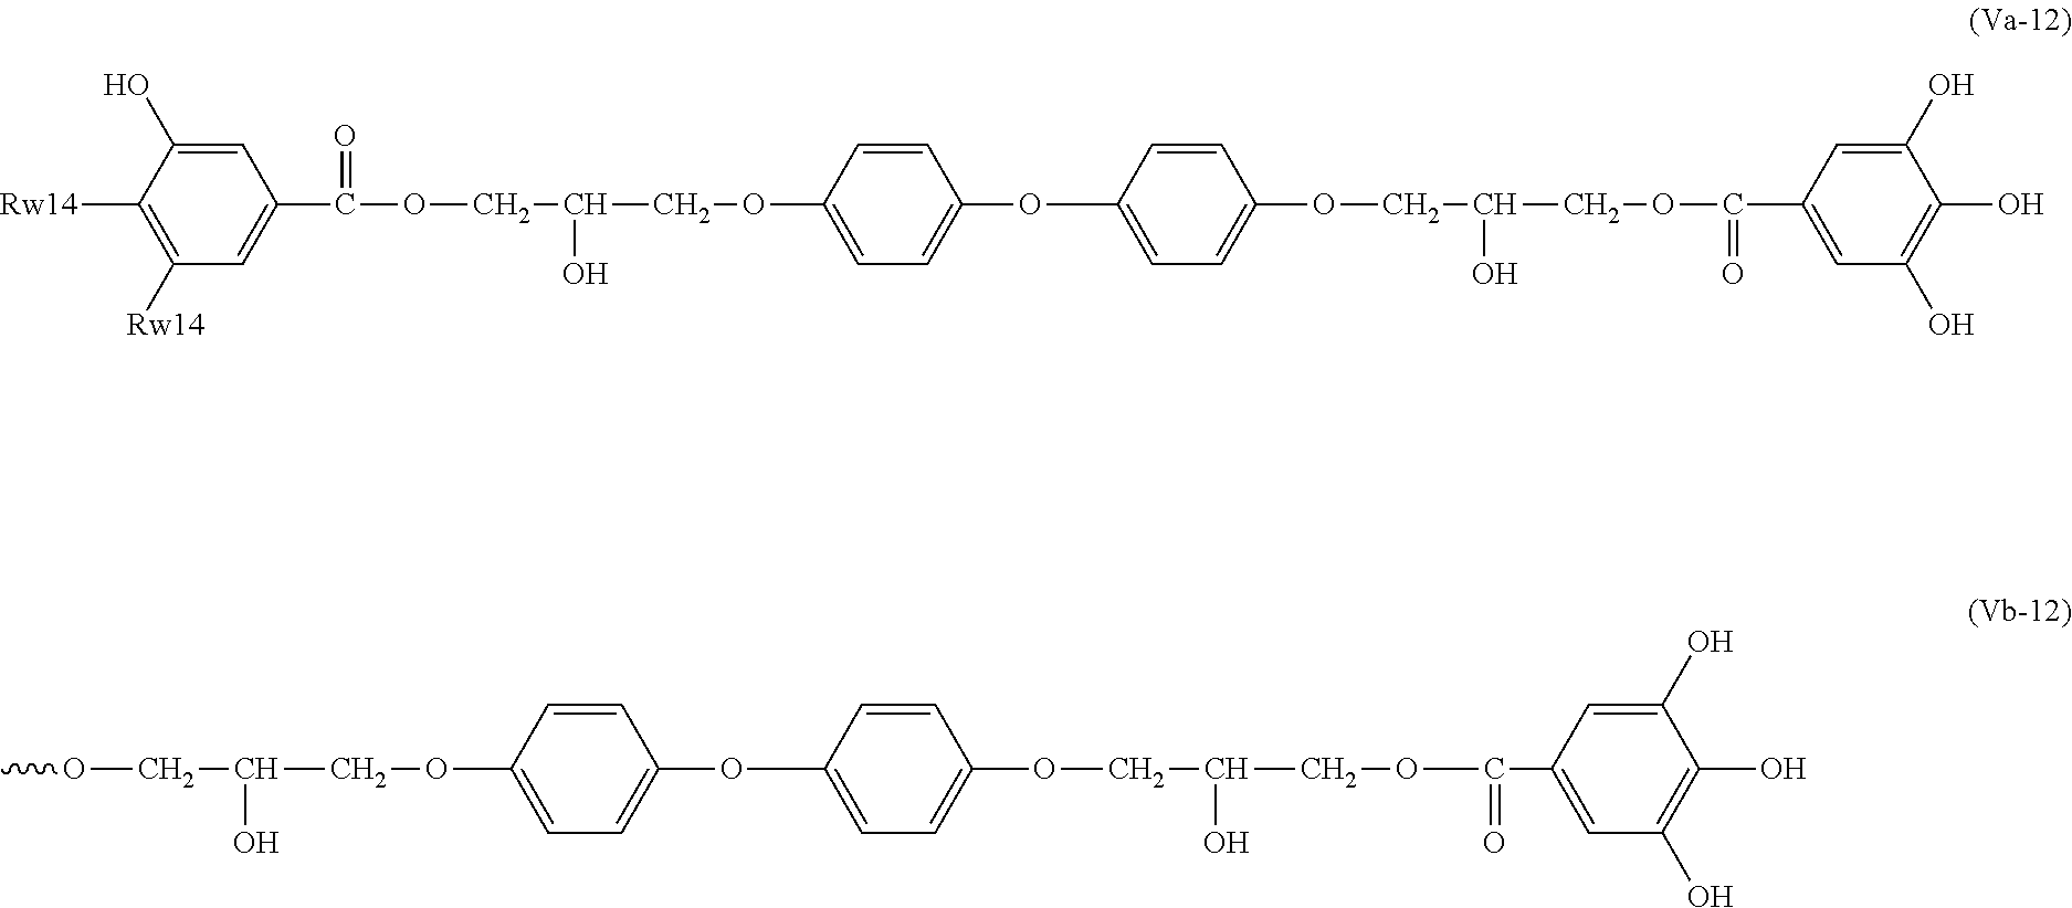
C1([Rw14])=C([Rw14])C=C(C(=O)OCC(COC2=CC=C(OC3=CC=C(OCC(COC(=O)C4=CC(O)=C(O)C(O)=C4)O)C=C3)C=C2)O)C=C1O.COCC(COC1=CC=C(OC2=CC=C(OCC(COC(C3=CC(O)=C(O)C(O)=C3)=O)O)C=C2)C=C1)O
